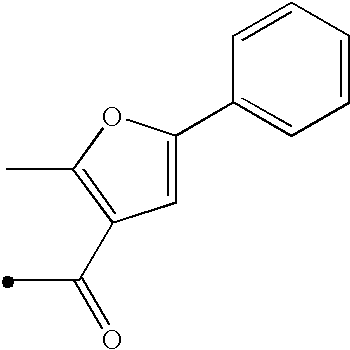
C(=O)(C)C1=C(C)OC(C2=CC=CC=C2)=C1
